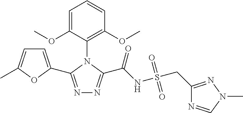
N1=C(C2=CC=C(C)O2)N(C2=C(OC)C=CC=C2OC)C(C(NS(CC2=NN(C)C=N2)(=O)=O)=O)=N1
